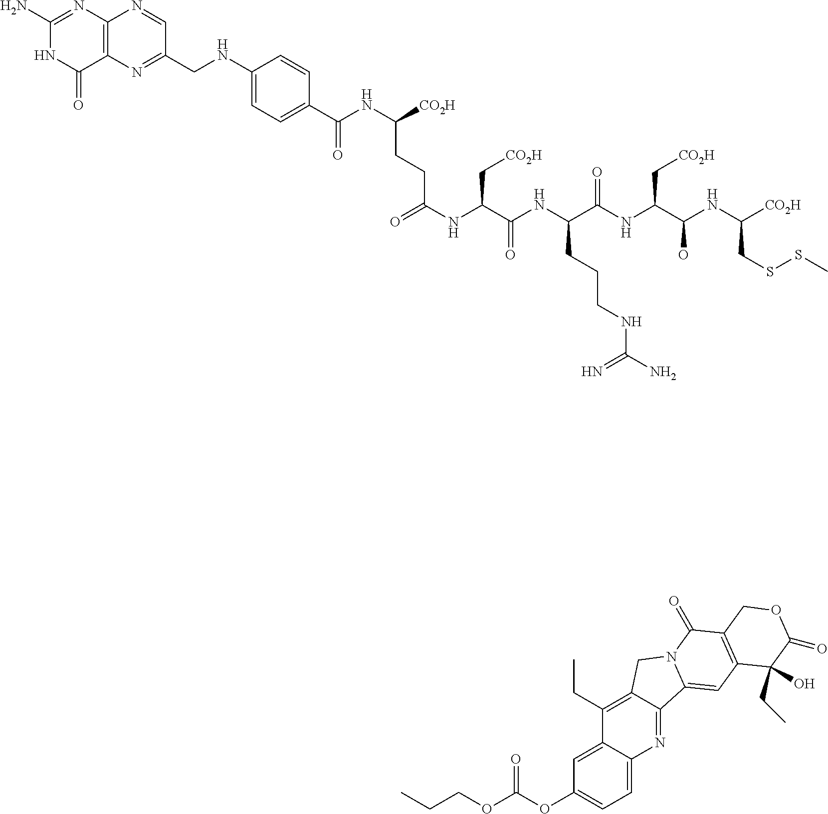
C1(N)=NC2=C(C(=O)N1)N=C(CNC1=CC=C(C(NC([CO2H])CCC(NC(C(NC(C(NC(C(NC([CO2H])CSSC)O)C[CO2H])=O)CCCNC(N)=N)=O)C[CO2H])=O)=O)C=C1)C=N2.CCCOC(OC1=CC=C2C(=C1)C(CC)=C1C(=N2)C2=CC3=C(C(=O)N2C1)COC(=O)C3(O)CC)=O
